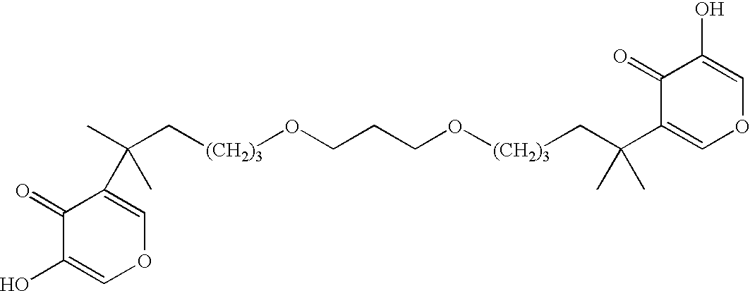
C([(CH2)3]OCCCO[(CH2)3]CC(C)(C)C1=COC=C(O)C1=O)C(C)(C)C1=COC=C(O)C1=O
